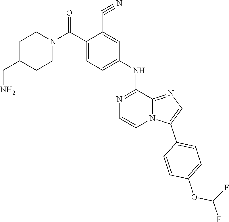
C(C1=CC(NC2=NC=CN3C2=NC=C3C2=CC=C(OC(F)F)C=C2)=CC=C1C(N1CCC(CN)CC1)=O)#N
